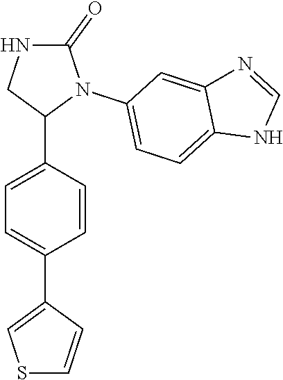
C1=C(C2N(C3=CC=C4C(=C3)N=CN4)C(=O)NC2)C=CC(C2=CSC=C2)=C1
